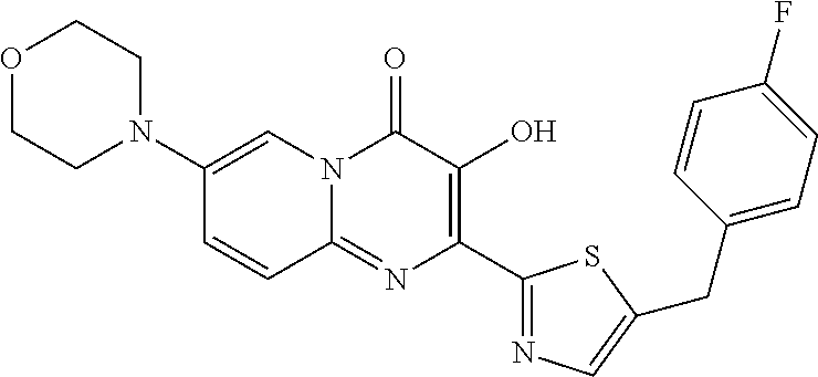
O1CCN(C2=CN3C(=NC(C4=NC=C(CC5=CC=C(F)C=C5)S4)=C(O)C3=O)C=C2)CC1
